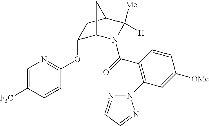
C1(OC2=NC=C([F3C])C=C2)C2N(C(=O)C3=C(N4N=CC=N4)C=C([OMe])C=C3)C([Me])([H])C(C1)C2
